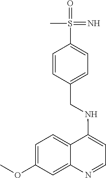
C1=C(OC)C=C2C(=C1)C(NCC1=CC=C(S(=O)(=N)C)C=C1)=CC=N2
